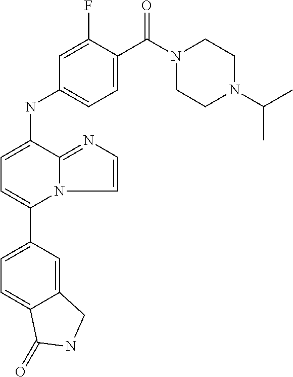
C12=CC(C3=CC=C(NC4=CC=C(C(=O)N5CCN(C(C)C)CC5)C(F)=C4)C4=NC=CN34)=CC=C1C(=O)NC2
